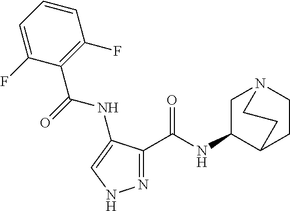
N1=C(C(NC2C3CCN(C2)CC3)=O)C(NC(C2=C(F)C=CC=C2F)=O)=CN1
